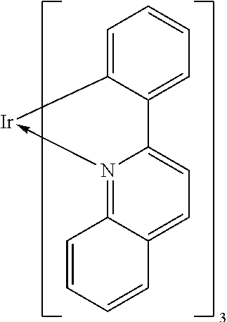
N12->[Ir]C3=CC=CC=C3C1=CC=C1C=2C=CC=C1
